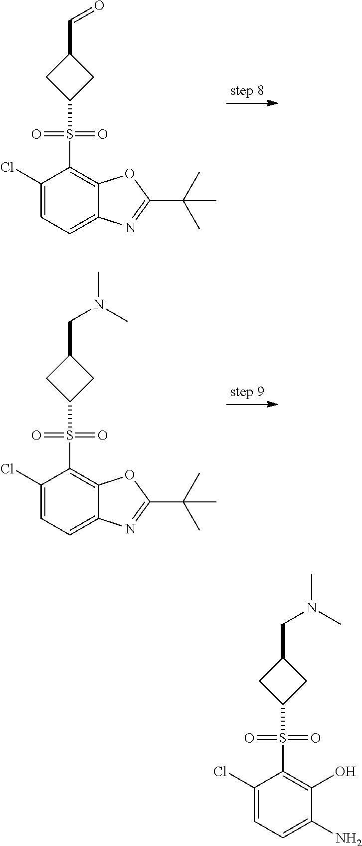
C1(C=O)CC(S(C2=C3C(=CC=C2Cl)N=C(C(C)(C)C)O3)(=O)=O)C1.C1(CN(C)C)CC(S(C2=C3C(=CC=C2Cl)N=C(C(C)(C)C)O3)(=O)=O)C1.C1(CN(C)C)CC(S(C2=C(O)C(N)=CC=C2Cl)(=O)=O)C1
